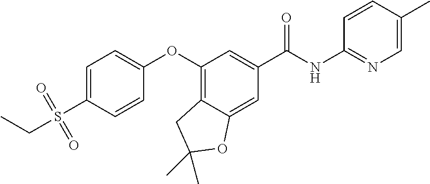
C1=C(S(CC)(=O)=O)C=CC(OC2=C3C(=CC(C(=O)NC4=NC=C(C)C=C4)=C2)OC(C)(C)C3)=C1
